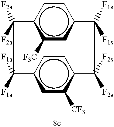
c1([F3C])cc2ccc1C([F2a])([F2a])C([F1a])([F1a])c1cc([CF3])c(cc1)C([F2s])([F2s])C2([F1s])[F1s]
